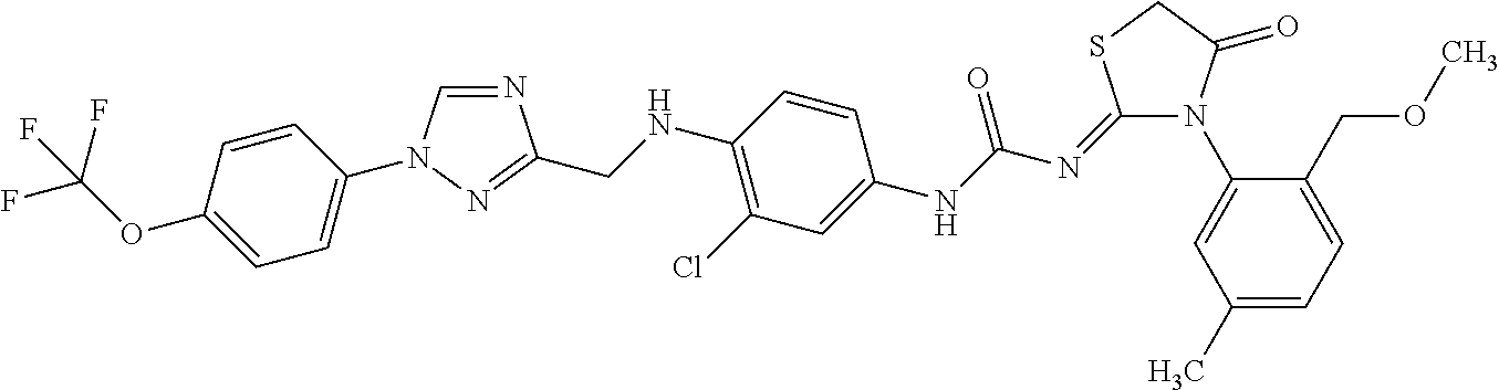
N1(C2=CC(C)=CC=C2COC)C(=O)CSC1=NC(NC1=CC(Cl)=C(NCC2=NN(C3=CC=C(OC(F)(F)F)C=C3)C=N2)C=C1)=O
